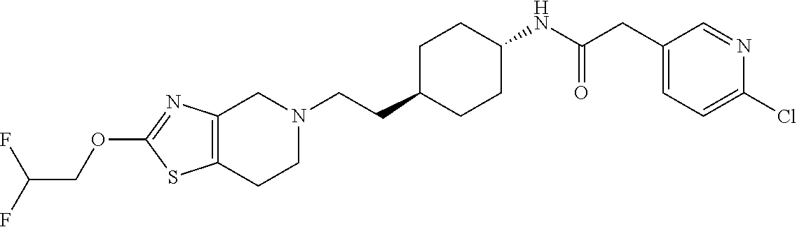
C12=C(CCN(CCC3CCC(NC(CC4=CC=C(Cl)N=C4)=O)CC3)C1)SC(OCC(F)F)=N2
